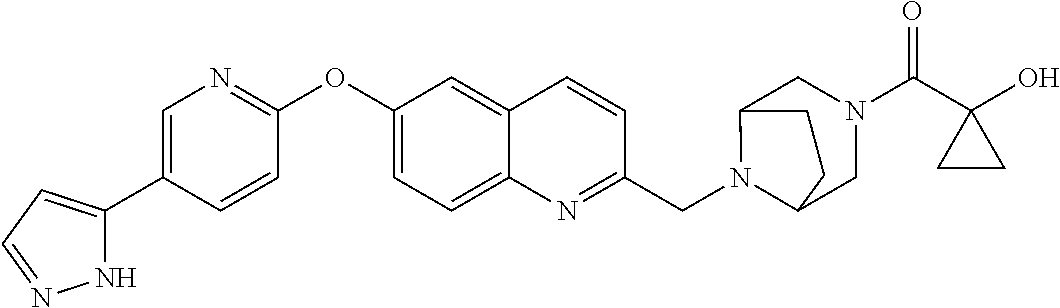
N1C(C2=CN=C(OC3=CC=C4C(=C3)C=CC(CN3C5CN(C(=O)C6(O)CC6)CC3CC5)=N4)C=C2)=CC=N1
